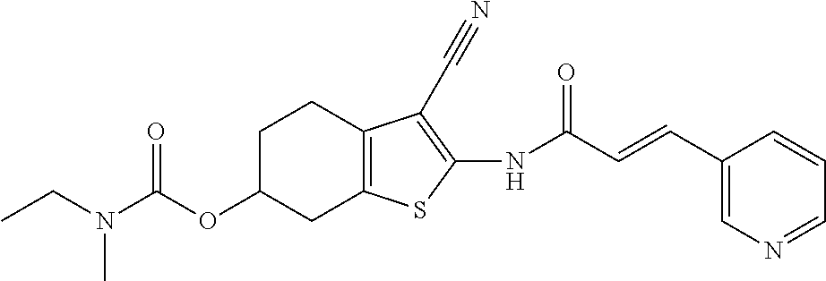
CCN(C)C(OC1CC2=C(CC1)C(C#N)=C(NC(C=CC1=CN=CC=C1)=O)S2)=O
